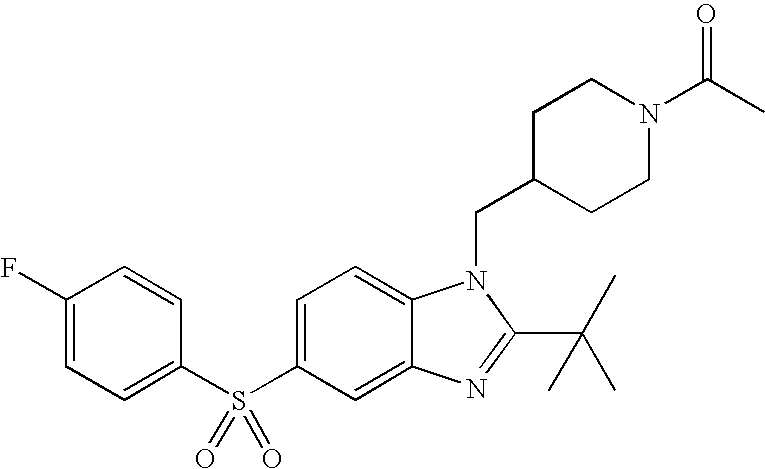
C1=C(S(C2=CC=C(F)C=C2)(=O)=O)C=C2C(=C1)N(CC1CCN(C(C)=O)CC1)C(C(C)(C)C)=N2
